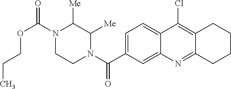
N1(C(OCCC)=O)CCN(C(=O)C2=CC=C3C(=C2)N=C2C(=C3Cl)CCCC2)C([Me])C1[Me]
